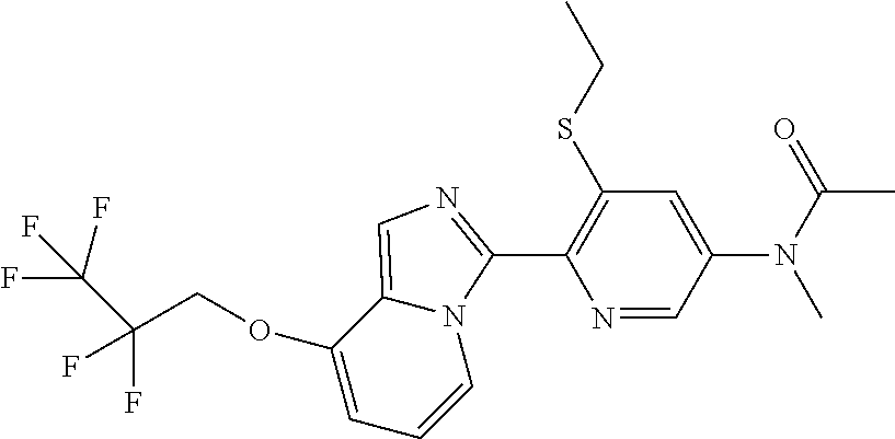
C(COC1=CC=CN2C1=CN=C2C1=C(SCC)C=C(N(C)C(C)=O)C=N1)(F)(F)C(F)(F)F
